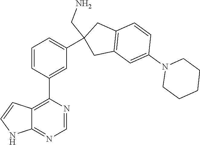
C1=CC(C2=C3C(=NC=N2)NC=C3)=CC(C2(CN)CC3=C(C2)C=CC(N2CCCCC2)=C3)=C1
